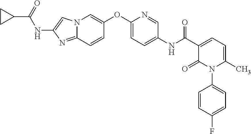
C1(OC2=CN3C(=NC(NC(C4CC4)=O)=C3)C=C2)=CC=C(NC(=O)C2=CC=C(C)N(C3=CC=C(F)C=C3)C2=O)C=N1
